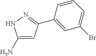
C1(N)=CC(C2=CC(Br)=CC=C2)=NN1
